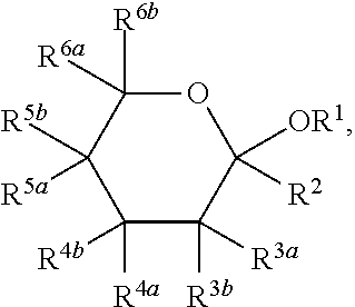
O1C([R6a])([R6b])C([R5b])([R5a])C([R4a])([R4b])C([R3b])([R3a])C1([OR1])[R2]
